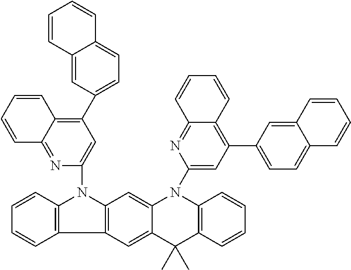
C12=C(C3=C(N1C1=CC(C4=CC=C5C(=C4)C=CC=C5)=C4C(=N1)C=CC=C4)C=C1C(=C3)C(C)(C)C3=C(N1C1=CC(C4=CC=C5C(=C4)C=CC=C5)=C4C(=N1)C=CC=C4)C=CC=C3)C=CC=C2
